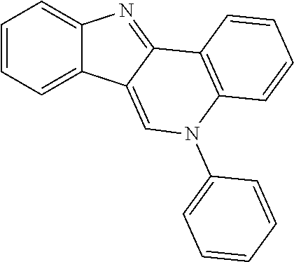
C1=CC=C2C(=C1)N=C1C2=CN(C2=CC=CC=C2)C2=C1C=CC=C2
